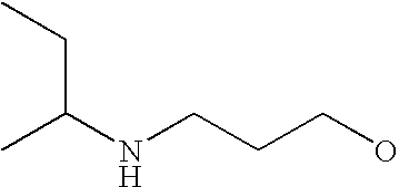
CC(NCCCO)CC
